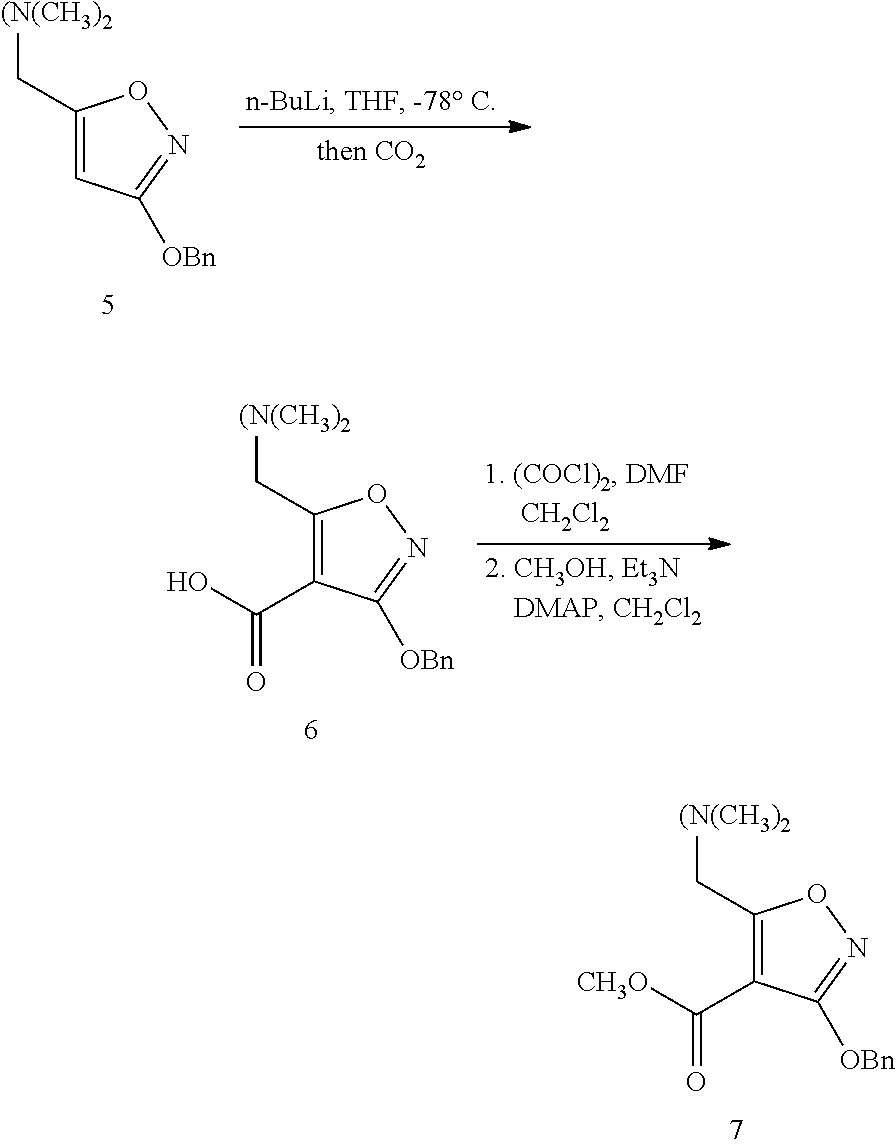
C1(C[(N(CH3)2])=C(C([CH3O])=O)C([OBn])=NO1.C1(C[(N(CH3)2])=CC([OBn])=NO1.C1(C[(N(CH3)2])=C(C(O)=O)C([OBn])=NO1
